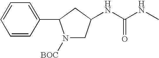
C(NC)(=O)NC1CC(C2=CC=CC=C2)N([BOC])C1
